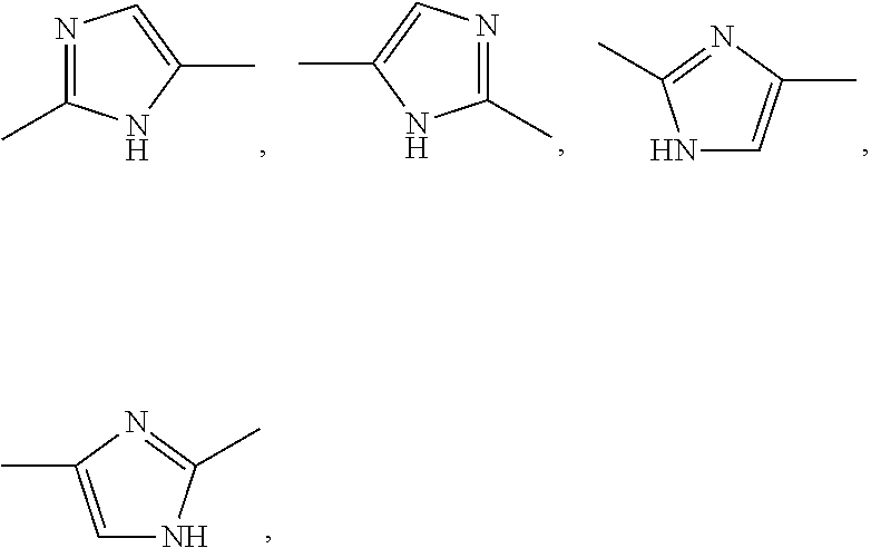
N1=C(C)NC(C)=C1.N1=C(C)NC(C)=C1.N1C=C(C)N=C1C.C1=C(C)N=C(C)N1
